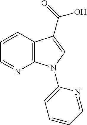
C1=NC2=C(C=C1)C(C(=O)O)=CN2C1=CC=CC=N1
